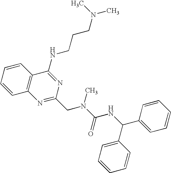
C1=CC=CC2=C1N=C(CN(C(=O)NC(C1=CC=CC=C1)C1=CC=CC=C1)C)N=C2NCCCN(C)C
